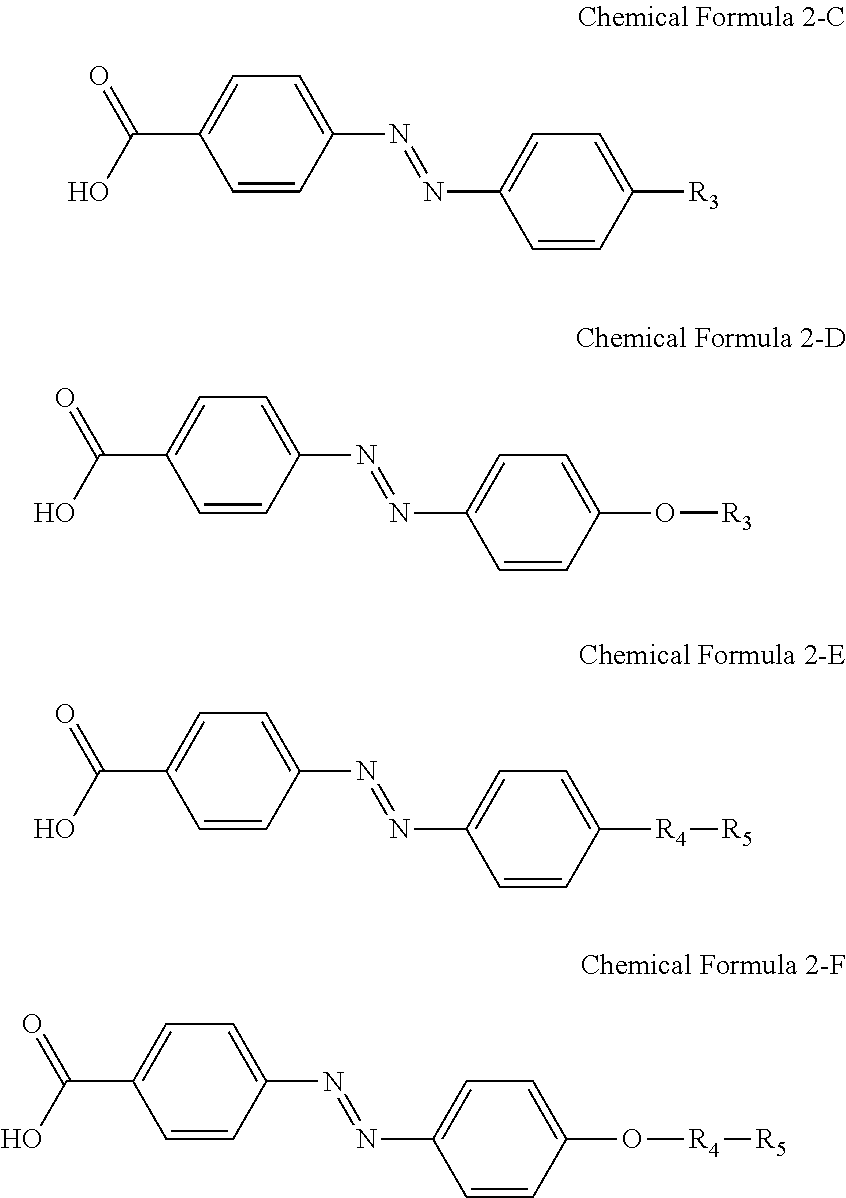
C1=CC(N=NC2=CC=C([R3])C=C2)=CC=C1C(=O)O.C1=CC(N=NC2=CC=C(O[R3])C=C2)=CC=C1C(=O)O.C1=CC(N=NC2=CC=C([R4][R5])C=C2)=CC=C1C(=O)O.C1=CC(N=NC2=CC=C(O[R4][R5])C=C2)=CC=C1C(=O)O
